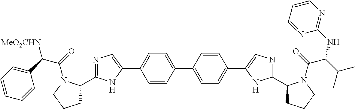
N1=C(C2CCCN2C(=O)C(C2=CC=CC=C2)[MeO2CHN])NC(C2=CC=C(C3=CC=C(C4=CN=C(C5CCCN5C(=O)C(C(C)C)NC5=NC=CC=N5)N4)C=C3)C=C2)=C1
